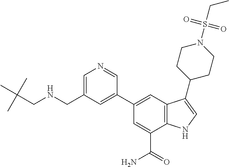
C1(C2=CC(CNCC(C)(C)C)=CN=C2)=CC2=C(C(C(=O)N)=C1)NC=C2C1CCN(S(CC)(=O)=O)CC1
